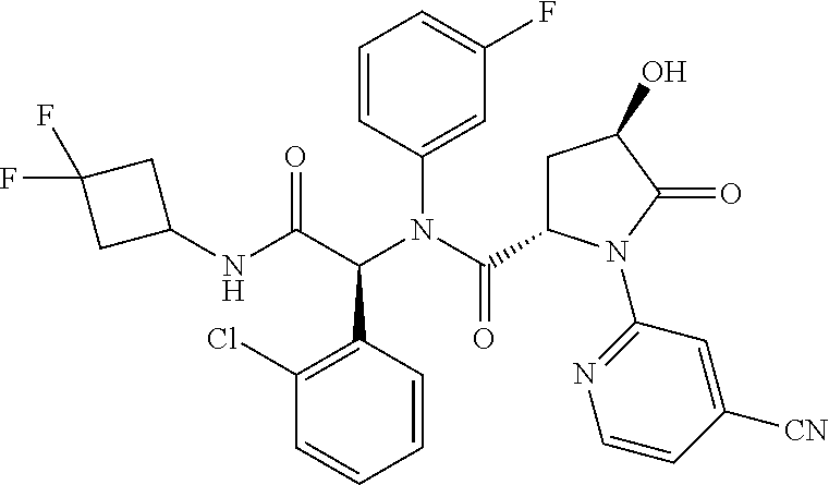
N(C(C(C1=C(Cl)C=CC=C1)N(C(C1CC(O)C(=O)N1C1=NC=CC([CN])=C1)=O)C1=CC(F)=CC=C1)=O)C1CC(F)(F)C1
